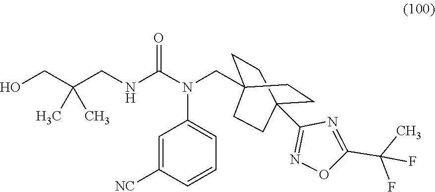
C1=C([NC])C=CC=C1N(C(NCC(CO)(C)C)=O)CC12CCC(C3=NOC(C(C)(F)F)=N3)(CC1)CC2
